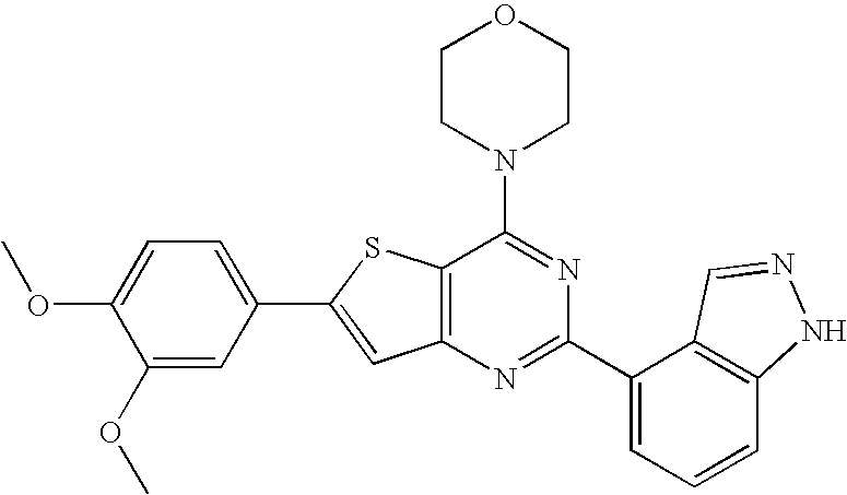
C1CN(C2=NC(C3=CC=CC4=C3C=NN4)=NC3=C2SC(C2=CC=C(OC)C(OC)=C2)=C3)CCO1
